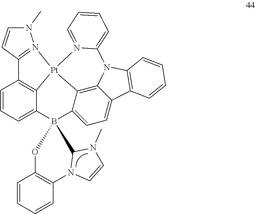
N1(C)C=CC2=N1[Pt]13C4=C2C=CC=C4B2(C4=CC=C5C(=C41)N(C1=C5C=CC=C1)C1=CC=CC=N13)OC1=C(C=CC=C1)N1C=CN(C)C21
